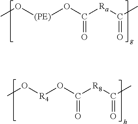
CO[(PE)]OC([Ra]C(C)=O)=O.CO[R4]OC([R8]C(C)=O)=O
